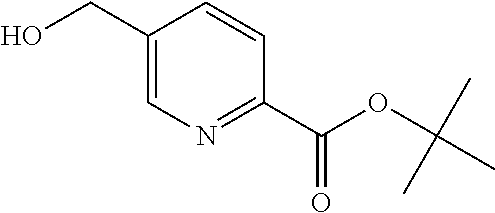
C1(CO)=CN=C(C(OC(C)(C)C)=O)C=C1
